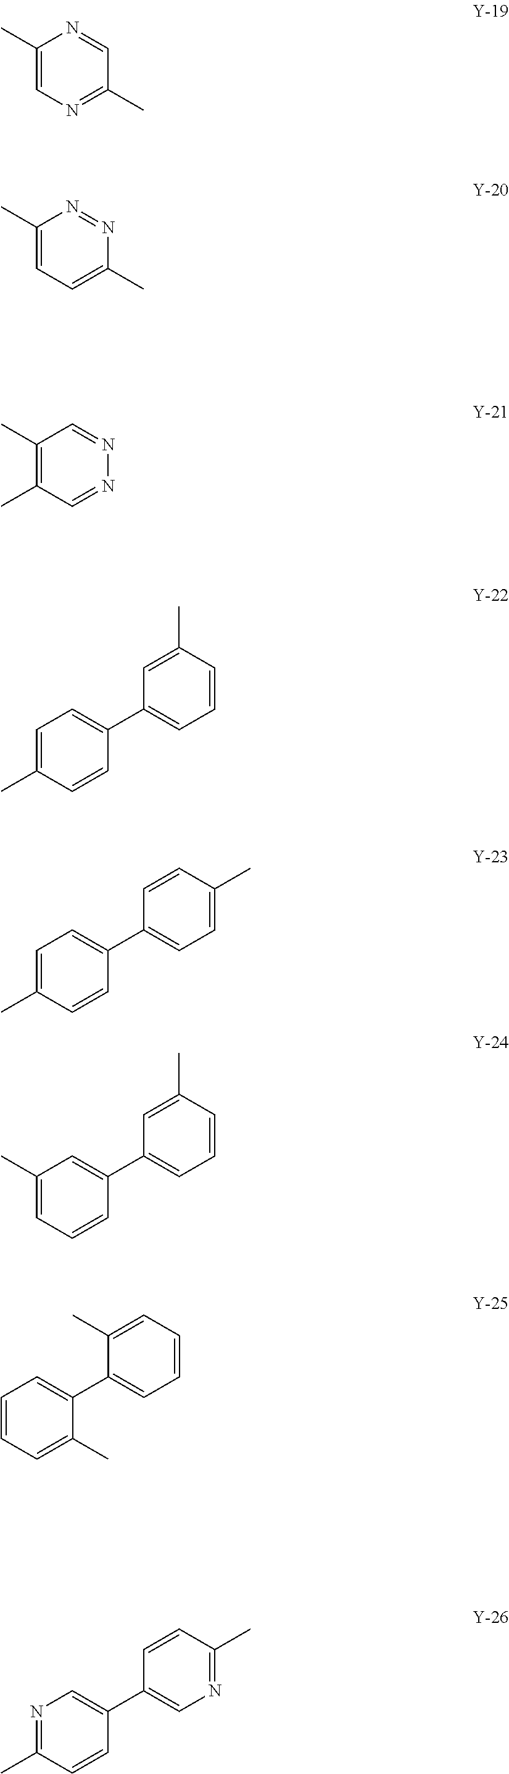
C1(C)=CN=C(C)C=N1.C1(C)=CC=C(C)N=N1.C1(C)=C(C)C=NN=C1.C1=C(C)C=CC(C2=CC=CC(C)=C2)=C1.C1=C(C)C=CC(C2=CC=C(C)C=C2)=C1.C1(C)=CC=CC(C2=CC=CC(C)=C2)=C1.C1=CC=C(C)C(C2=CC=CC=C2C)=C1.N1=C(C)C=CC(C2=CN=C(C)C=C2)=C1
